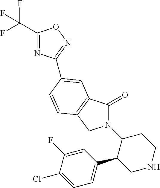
C1(C(F)(F)F)=NC(C2=CC3=C(CN(C4C(C5=CC=C(Cl)C(F)=C5)CNCC4)C3=O)C=C2)=NO1
